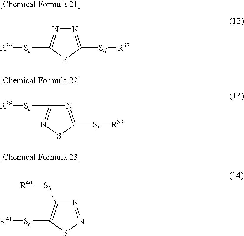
N1=C([Sd][R37])SC([Sc][R36])=N1.N1=C([Sf][R39])SN=C1[Se][R38].N1=NSC([Sg][R41])=C1[Sh][R40]
